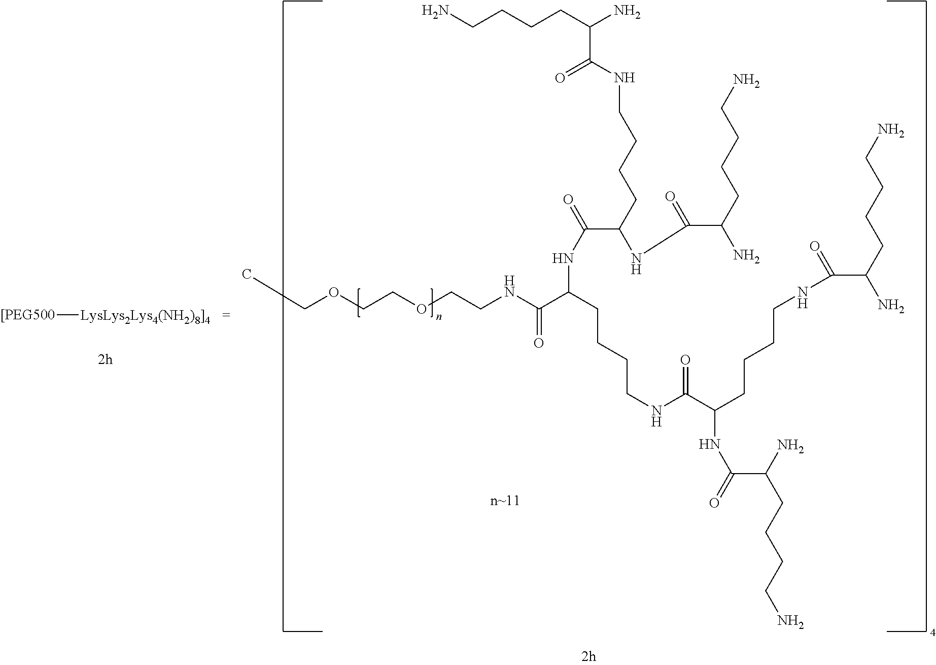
N(C(CCCCNC(=O)C(NC(=O)C(N)CCCCN)CCCCNC(C(CCCCN)N)=O)C(NCCOCCOCC)=O)C(=O)C(NC(=O)C(CCCCN)N)CCCCNC(C(CCCCN)N)=O.[[PEG500][LysLys2Lys4(NH2)8]4]
